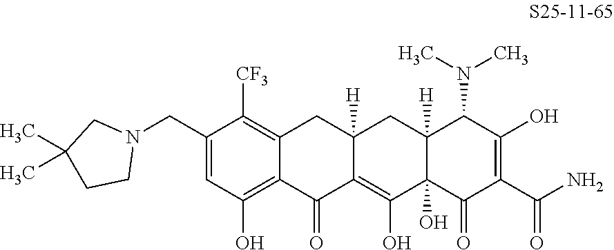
C1(CN2CC(C)(C)CC2)=CC(O)=C2C(=C1[CF3])CC1([H])C(=C(O)C3(O)C([H])(C1)C(N(C)C)C(O)=C(C(N)=O)C3=O)C2=O
